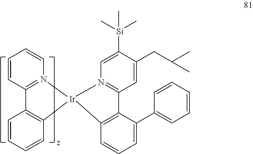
C1=CC2=N(C=C1)[Ir]1(C3=C2C=CC=C3)N2=C(C=C(CC(C)C)C([Si](C)(C)C)=C2)C2=C1C=CC=C2C1=CC=CC=C1
